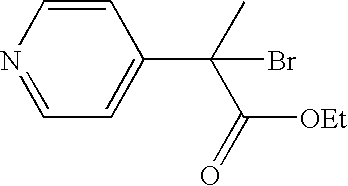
C1=CN=CC=C1C(C)(C([OEt])=O)Br
